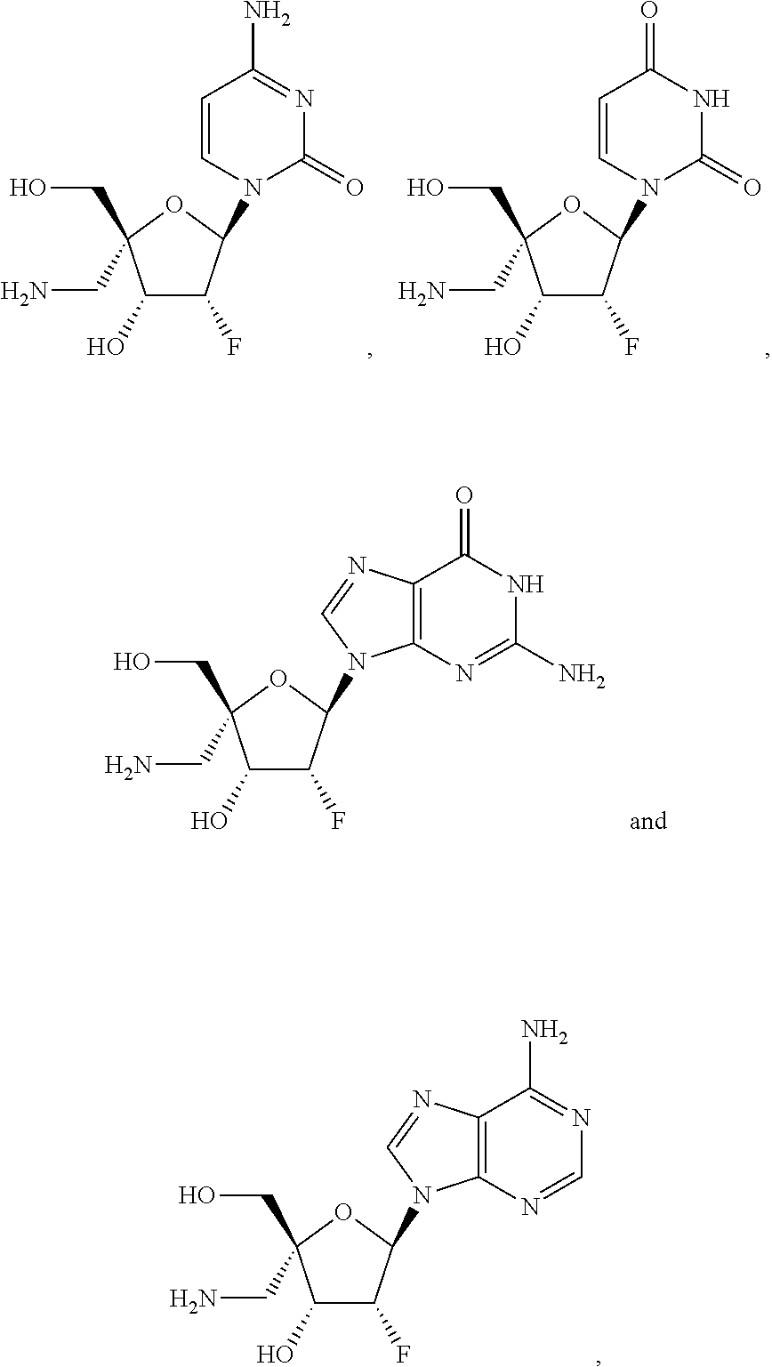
C1(O)C(F)C(N2C3=C(C(N)=NC=N3)N=C2)OC1(CO)CN.C1=CN(C2C(F)C(O)C(CO)(CN)O2)C(=O)N=C1N.C1=CN(C2C(F)C(O)C(CO)(CN)O2)C(=O)NC1=O.C1(O)C(F)C(N2C3=C(C(=O)NC(N)=N3)N=C2)OC1(CO)CN
